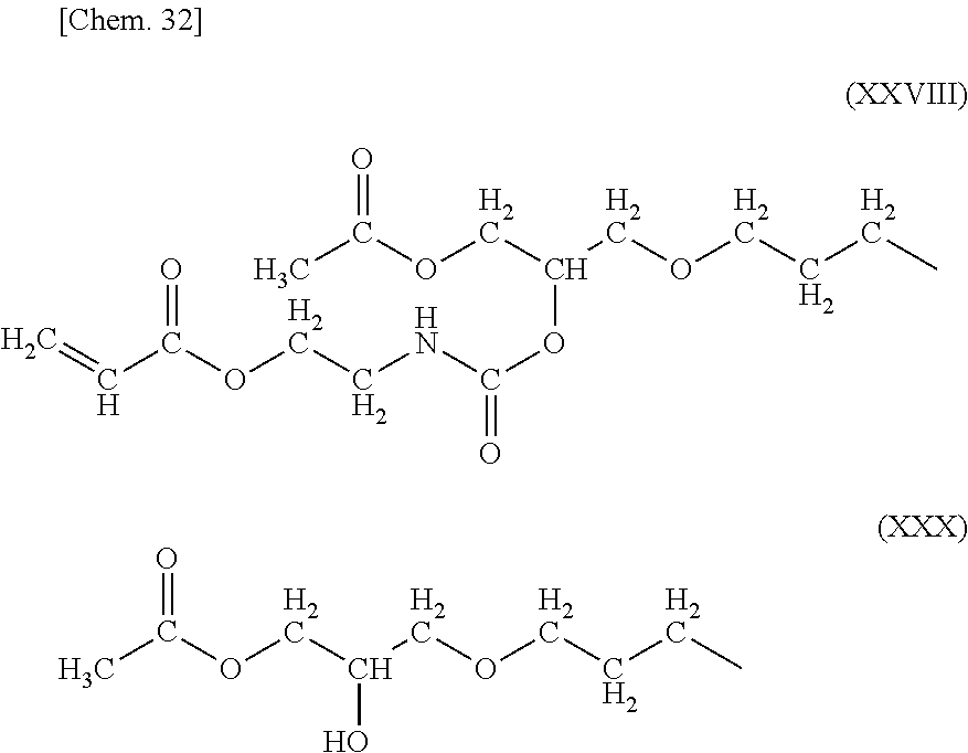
CC(OCC(COCCCC)OC(=O)NCCOC(C=C)=O)=O.C(OCC(COCCCC)O)(C)=O
